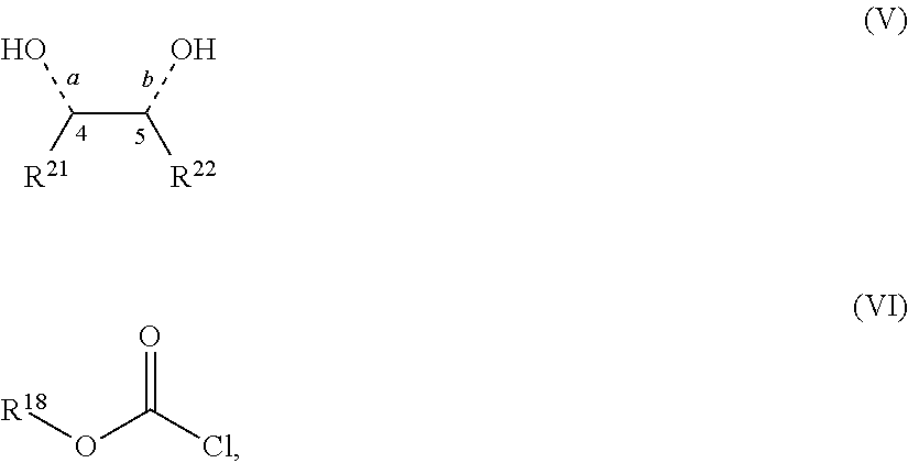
C(C(O)[R22])(O)[R21].O=C(Cl)O[R18]
